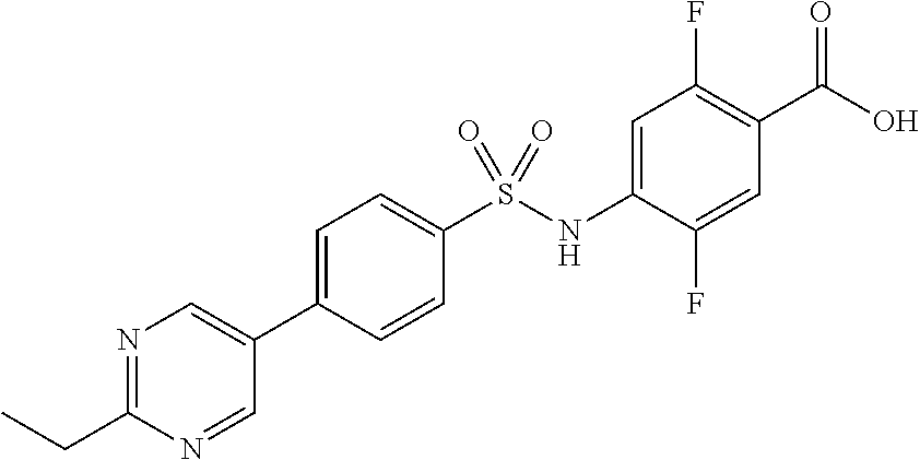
C1(S(NC2=CC(F)=C(C(O)=O)C=C2F)(=O)=O)=CC=C(C2=CN=C(CC)N=C2)C=C1
